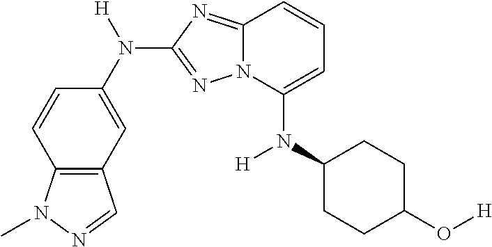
N(C1=CC=CC2=NC(N(C3=CC4=C(C=C3)N(C)N=C4)[H])=NN12)(C1CCC(O[H])CC1)[H]
